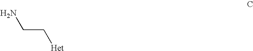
C(C[Het])N
